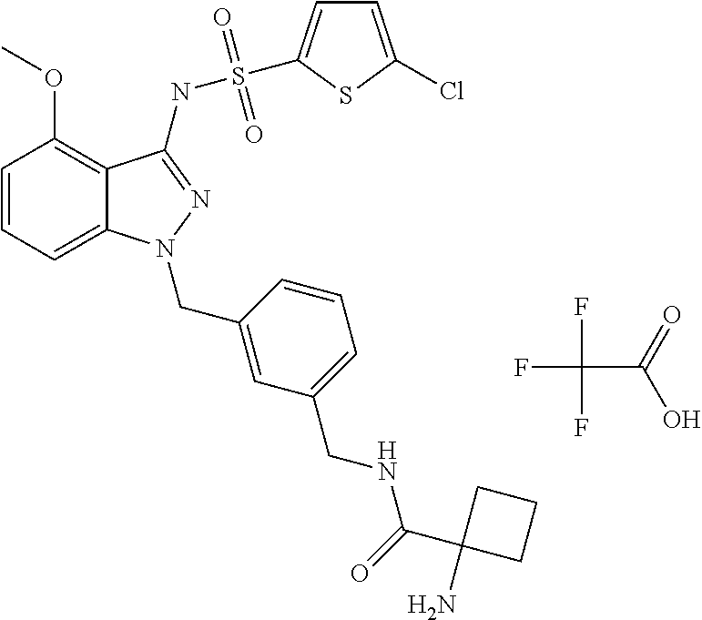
FC(F)(F)C(=O)O.C1=CC=C2C(=C1OC)C(NS(=O)(=O)C1=CC=C(Cl)S1)=NN2CC1=CC(CNC(=O)C2(N)CCC2)=CC=C1
